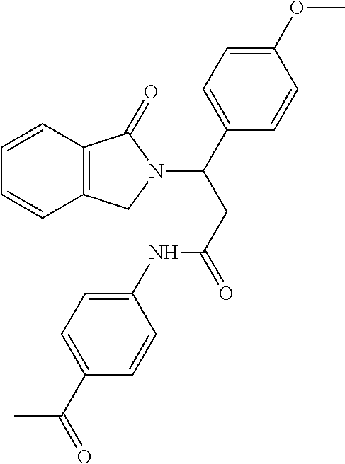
C1=CC2=C(C=C1)CN(C(CC(NC1=CC=C(C(C)=O)C=C1)=O)C1=CC=C(OC)C=C1)C2=O
